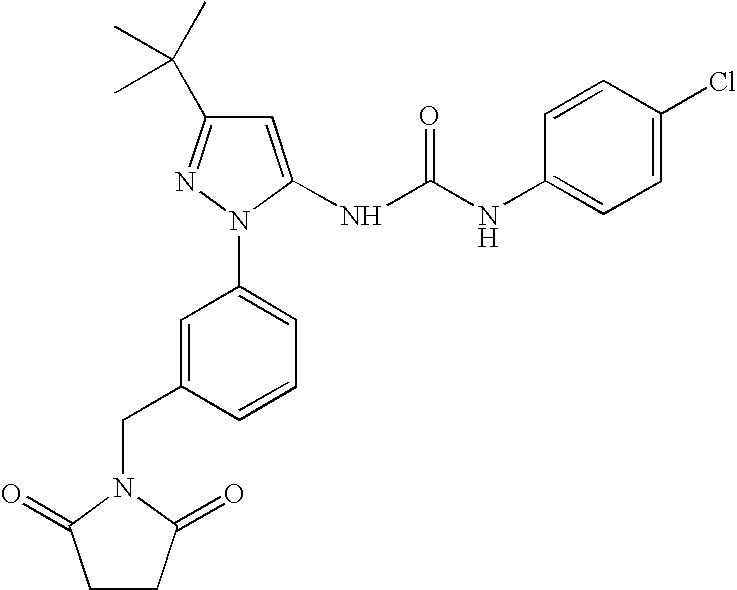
C1=C(NC(NC2=CC=C(Cl)C=C2)=O)N(C2=CC=CC(CN3C(=O)CCC3=O)=C2)N=C1C(C)(C)C
